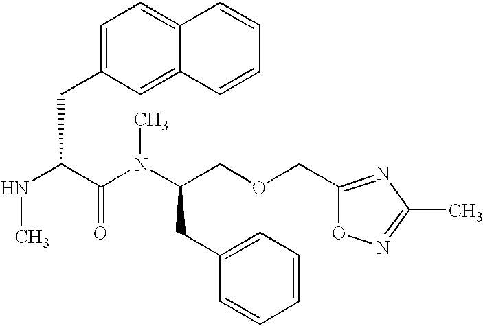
N(C(C(N(C)C(CC1=CC=CC=C1)COCC1=NC(C)=NO1)=O)CC1=CC=C2C(=C1)C=CC=C2)C
